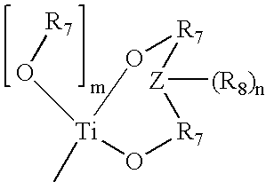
[R7]O[Ti]1(C)O[R7][Z]([(R8)n])[R7]O1
